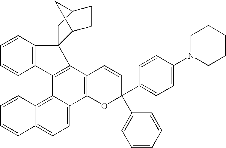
C1=CC2=C(C=C1)C1=C(C3=C(C4=CC=C5C(=C14)C=CC=C5)OC(C1=CC=C(N4CCCCC4)C=C1)(C1=CC=CC=C1)C=C3)C21C2CCC(C1)C2
